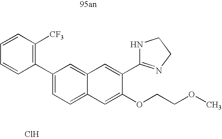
C1=C(C2=NCCN2)C(OCCOC)=CC2=CC=C(C3=C([CF3])C=CC=C3)C=C12.Cl
